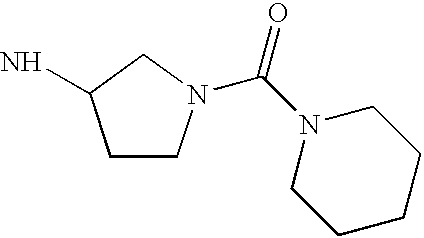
C1CN(C(N2CCCCC2)=O)CC1N
